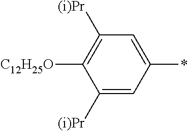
C1([(i)Pr])=CC(*)=CC([(i)Pr])=C1[C12H25O]
